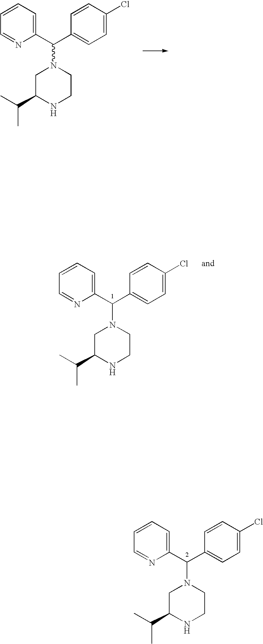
C1=CC=NC(C(C2=CC=C(Cl)C=C2)N2CC(C(C)C)NCC2)=C1.C1=CC=NC(C(C2=CC=C(Cl)C=C2)N2CC(C(C)C)NCC2)=C1.C1=CC=NC(C(C2=CC=C(Cl)C=C2)N2CC(C(C)C)NCC2)=C1
